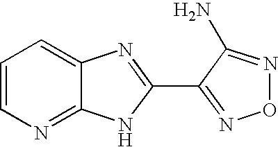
C1=CN=C2C(=C1)N=C(C1=NON=C1N)N2
